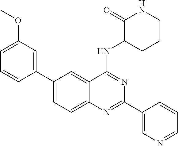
C1(C2=CC(OC)=CC=C2)=CC=C2C(=C1)C(NC1CCCNC1=O)=NC(C1=CN=CC=C1)=N2
